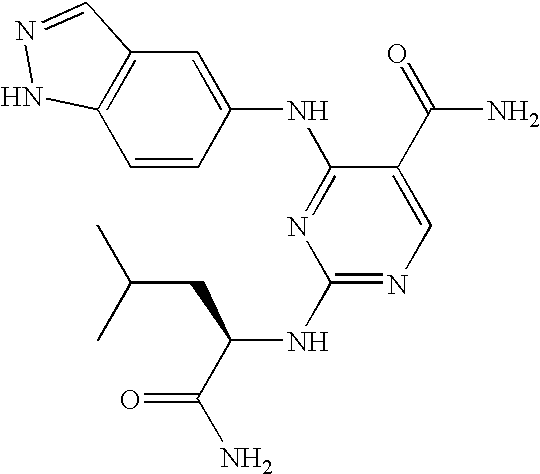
C12=C(C=CC(NC3=NC(NC(C(N)=O)CC(C)C)=NC=C3C(=O)N)=C1)NN=C2
